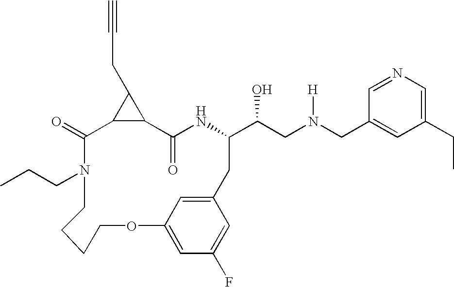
C12C(=O)NC(C(CN(CC3=CC(CC)=CN=C3)[H])O)CC3=CC(=CC(F)=C3)OCCCCN(CCC)C(=O)C1C2CC#C
